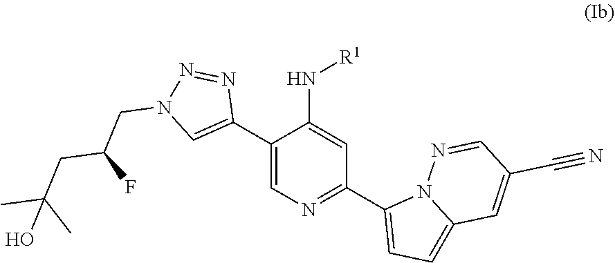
C1(C2=CN=C(C3=CC=C4N3N=CC(C#N)=C4)C=C2N[R1])=CN(CC(F)CC(C)(C)O)N=N1
